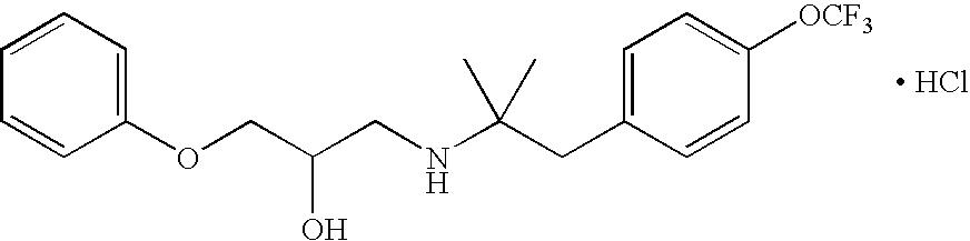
O(CC(CNC(CC1=CC=C([OCF3])C=C1)(C)C)O)C1=CC=CC=C1.[ HCl]
